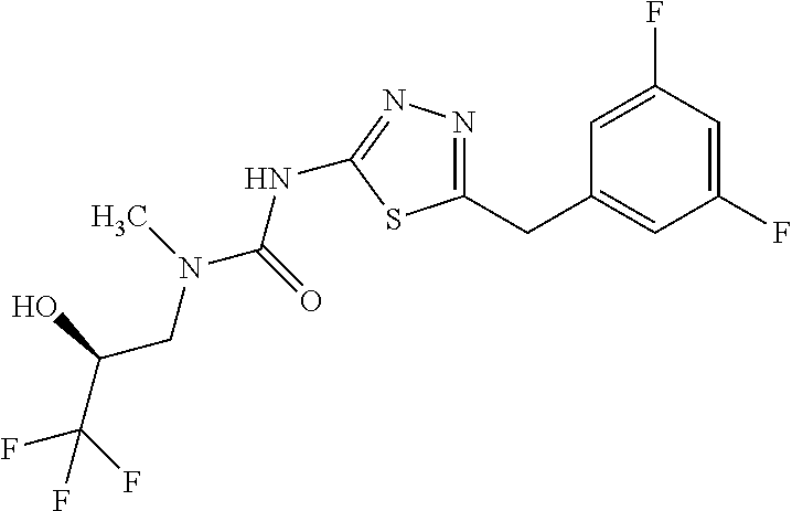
C1=C(F)C=C(F)C=C1CC1=NN=C(NC(=O)N(C)CC(O)C(F)(F)F)S1
